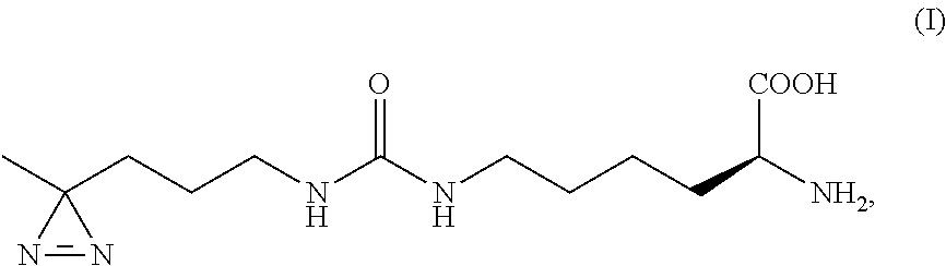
CC1(CCCNC(NCCCCC([NH2])[COOH])=O)N=N1
